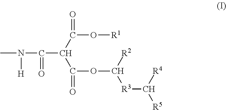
CN(C(C(C(O[R1])=O)C(=O)OC([R2])[R3]C([R4])[R5])=O)[H]
